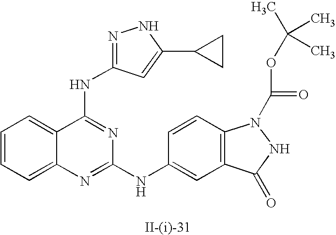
C12=CC=CC=C1C(NC1=NNC(C3CC3)=C1)=NC(NC1=CC3=C(C=C1)N(C(=O)OC(C)(C)C)NC3=O)=N2
